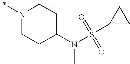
N1(C)CCC(N(C)S(C2CC2)(=O)=O)CC1
